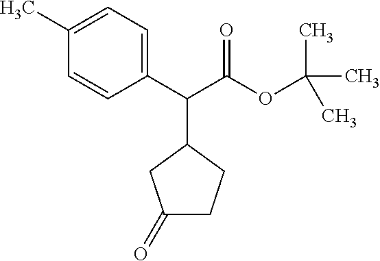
C1(C(C(OC(C)(C)C)=O)C2CC(=O)CC2)=CC=C(C)C=C1
